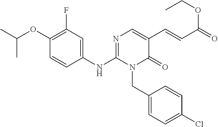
C1(NC2=NC=C(C=CC(=O)OCC)C(=O)N2CC2=CC=C(Cl)C=C2)=CC(F)=C(OC(C)C)C=C1
